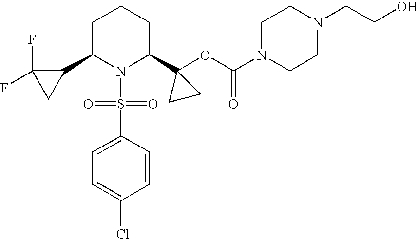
C1C(C2C(F)(F)C2)N(S(=O)(=O)C2=CC=C(Cl)C=C2)C(C2(OC(N3CCN(CCO)CC3)=O)CC2)CC1
